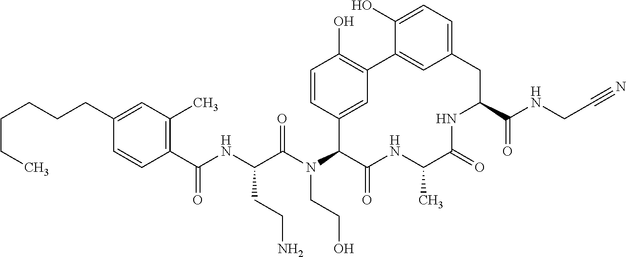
C(CCC1=CC(C)=C(C(NC(C(N(C2C(=O)NC(C)C(=O)NC(C(NCC#N)=O)CC3=CC=C(O)C(=C3)C3=C(O)C=CC2=C3)CCO)=O)CCN)=O)C=C1)CCC
